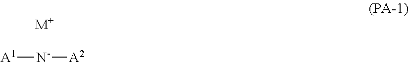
[A1][N-][A2].[M+]
